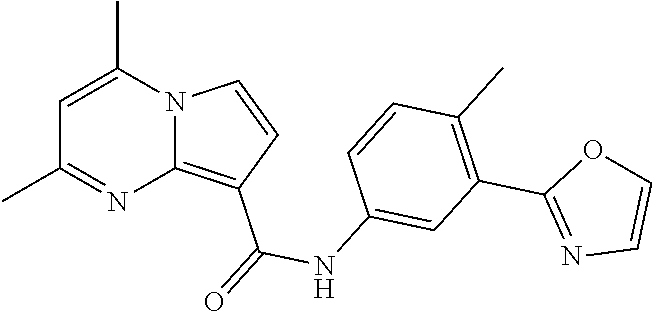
C1(C)=NC2=C(C(=O)NC3=CC(C4=NC=CO4)=C(C)C=C3)C=CN2C(C)=C1
